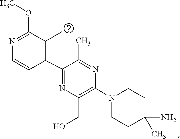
C1C(N)(C)CCN(C2=C(CO)N=C(C3=C(C)C(OC)=NC=C3)C(C)=N2)C1
